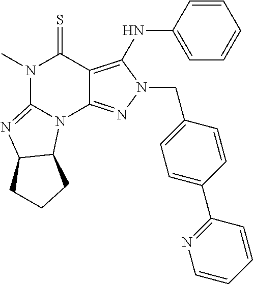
N1(C)C2=NC3C(N2C2=NN(CC4=CC=C(C5=NC=CC=C5)C=C4)C(NC4=CC=CC=C4)=C2C1=S)CCC3
